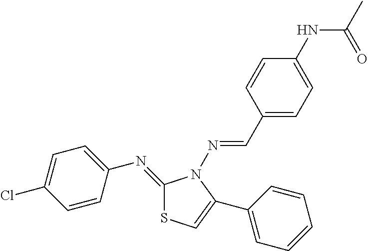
C1(C=NN2C(C3=CC=CC=C3)=CSC2=NC2=CC=C(Cl)C=C2)=CC=C(NC(C)=O)C=C1
